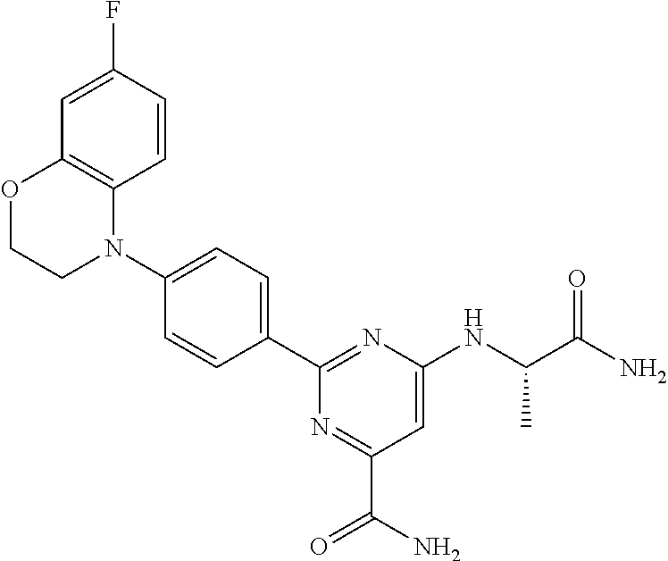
C1(C2=CC=C(N3C4=C(OCC3)C=C(F)C=C4)C=C2)=NC(NC(C)C(=O)N)=CC(C(N)=O)=N1
